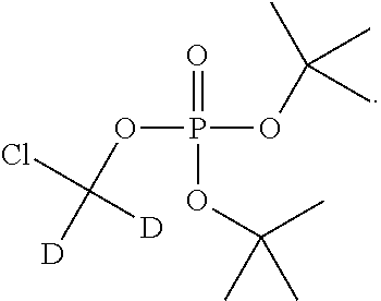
O(P(OC(C)(C)C)(OC(C)(C)C)=O)C(Cl)([D])[D]
